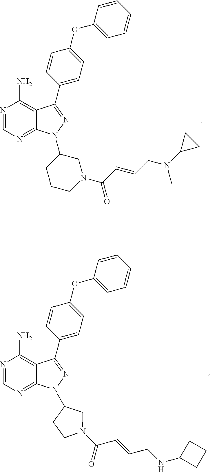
N1=CN=C2C(=C1N)C(C1=CC=C(OC3=CC=CC=C3)C=C1)=NN2C1CCCN(C(C=CCN(C2CC2)C)=O)C1.N1=CN=C2C(=C1N)C(C1=CC=C(OC3=CC=CC=C3)C=C1)=NN2C1CN(C(C=CCNC2CCC2)=O)CC1
